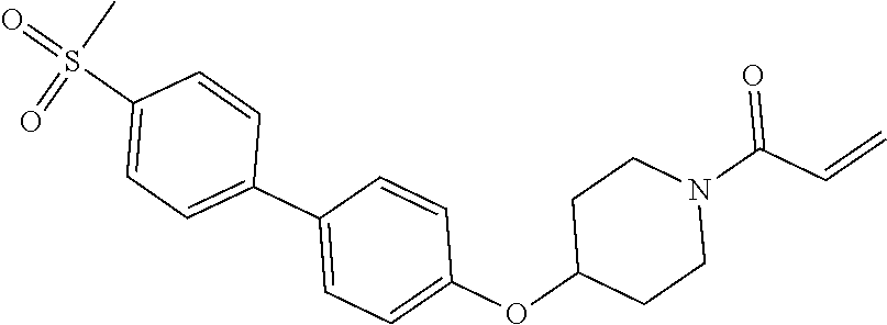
C1(C2=CC=C(S(=O)(C)=O)C=C2)=CC=C(OC2CCN(C(C=C)=O)CC2)C=C1
